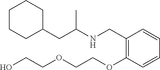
C1(CNC(CC2CCCCC2)C)=C(OCCOCCO)C=CC=C1
